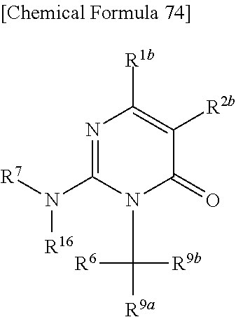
N1=C(N([R7])[R16])N(C([R9a])([R9b])[R6])C(=O)C([R2b])=C1[R1b]
